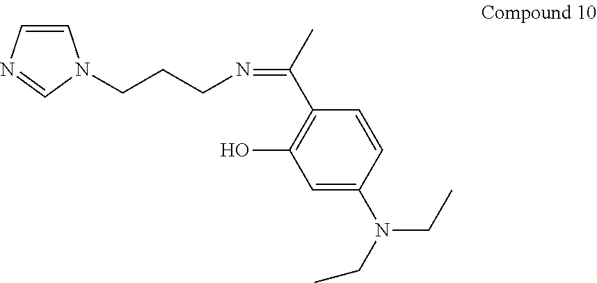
C1=CN=CN1CCCN=C(C1=C(O)C=C(N(CC)CC)C=C1)C
